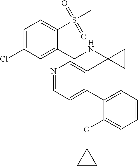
N1=CC=C(C2=CC=CC=C2OC2CC2)C(C2(NCC3=CC(Cl)=CC=C3S(C)(=O)=O)CC2)=C1
